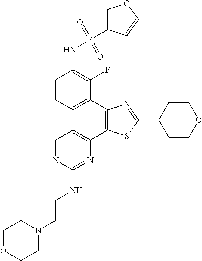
C1=CC=C(C2=C(C3=CC=NC(NCCN4CCOCC4)=N3)SC(C3CCOCC3)=N2)C(F)=C1NS(C1=COC=C1)(=O)=O
